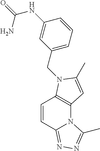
C12=C(N(CC3=CC=CC(NC(=O)N)=C3)C(C)=C1)C=CC1=NN=C(C)N21
